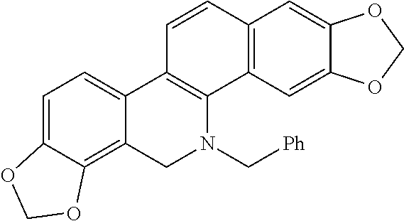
C1=C2C(=C3C(=C1)C1=C(N(C[Ph])C3)C3=C(C=C1)C=C1C(=C3)OCO1)OCO2
